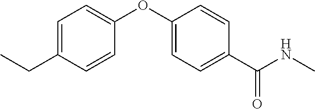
C1=C(CC)C=CC(OC2=CC=C(C(NC)=O)C=C2)=C1
